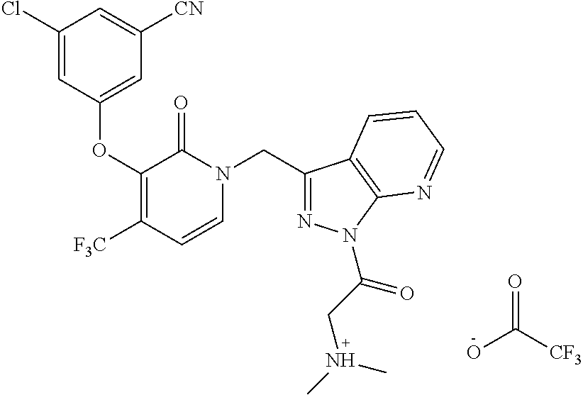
C1(Cl)=CC(OC2=C([F3C])C=CN(CC3=NN(C(CN(C)C)=O)C4=C3C=CC=N4)C2=O)=CC([CN])=C1.OC([CF3])=O
